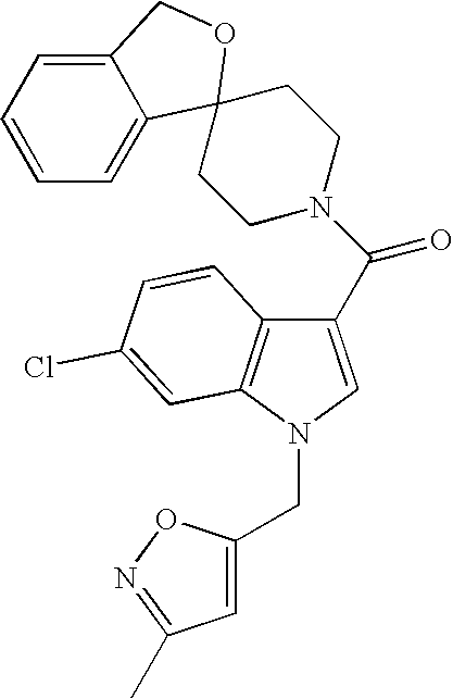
C12=CC=CC=C1C1(OC2)CCN(C(=O)C2=CN(CC3=CC(C)=NO3)C3=C2C=CC(Cl)=C3)CC1
